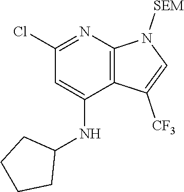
C1(NC2CCCC2)=CC(Cl)=NC2=C1C([CF3])=CN2[SEM]
